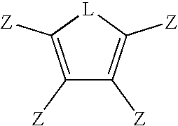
C1([Z])=C([Z])[L]C([Z])=C1[Z]
